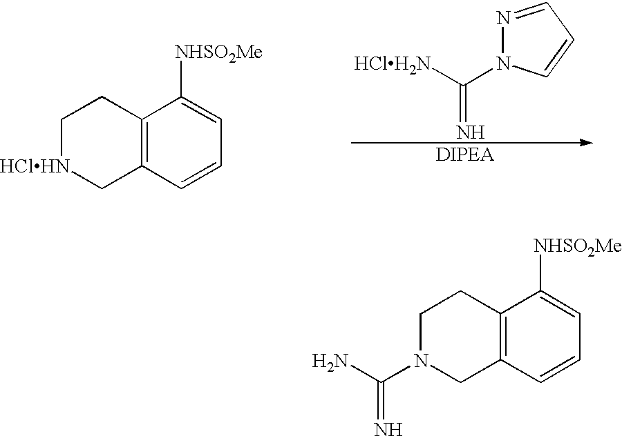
C1N(C(N)=N)CC2=C(C1)C([NHSO2Me])=CC=C2.C1[HClHN]CC2=C(C1)C([NHSO2Me])=CC=C2.N1=CC=CN1C([HClH2N])=N
